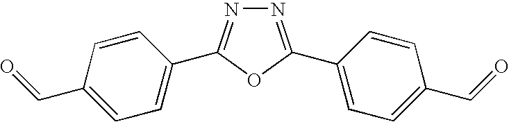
N1=C(C2=CC=C(C=O)C=C2)OC(C2=CC=C(C=O)C=C2)=N1
